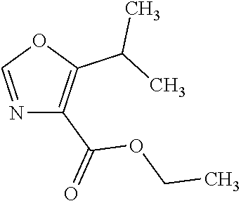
N1=COC(C(C)C)=C1C(=O)OCC
